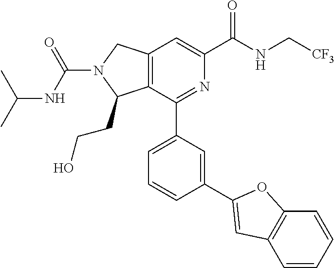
C12=C(C(C3=CC=CC(C4=CC5=C(C=CC=C5)O4)=C3)=NC(C(NC[CF3])=O)=C1)C(CCO)N(C(NC(C)C)=O)C2
